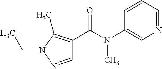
N1=CC=CC(N(C(C2=C(C)N(CC)N=C2)=O)C)=C1
